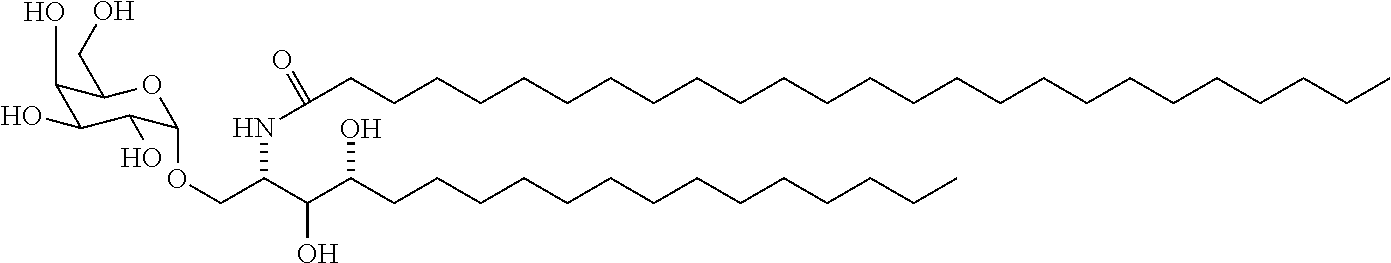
C1(O)C(O)C(O)C(OCC(C(O)C(CCCCCCCCCCCCCC)O)NC(=O)CCCCCCCCCCCCCCCCCCCCCCCCC)OC1CO
